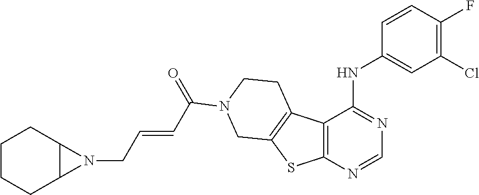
C12=C(N=CN=C1NC1=CC(Cl)=C(F)C=C1)SC1=C2CCN(C(=O)C=CCN2C3C2CCCC3)C1
